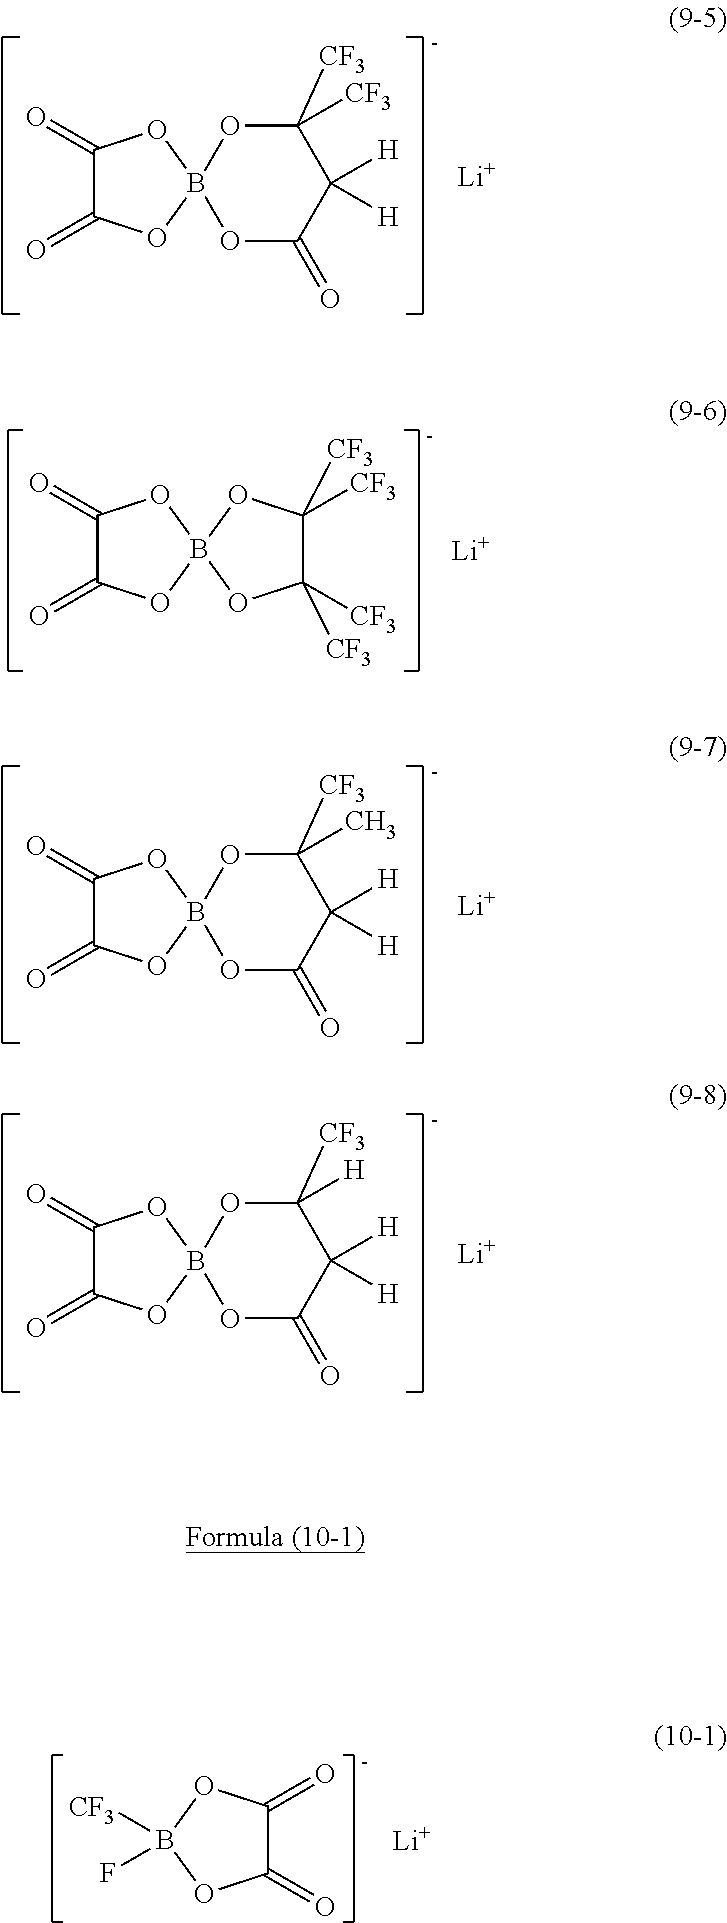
C1(=O)C(=O)OB2(O1)OC(=O)C([H])([H])C([CF3])([CF3])O2.[Li].C1(=O)C(=O)OB2(O1)OC([CF3])([CF3])C([CF3])([CF3])O2.[Li].C1(=O)C(=O)OB2(O1)OC(=O)C([H])([H])C([CF3])(C)O2.[Li].C1(=O)C(=O)OB2(O1)OC(=O)C([H])([H])C([CF3])([H])O2.[Li].[Li].C1(=O)C(=O)OB([CF3])(F)O1
